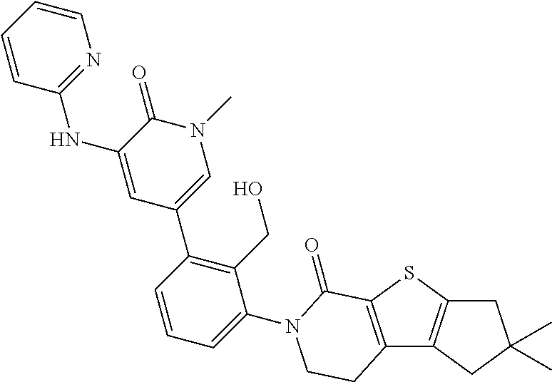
C1=CC(NC2=CC(C3=C(CO)C(N4C(=O)C5=C(C6=C(S5)CC(C)(C)C6)CC4)=CC=C3)=CN(C)C2=O)=NC=C1
